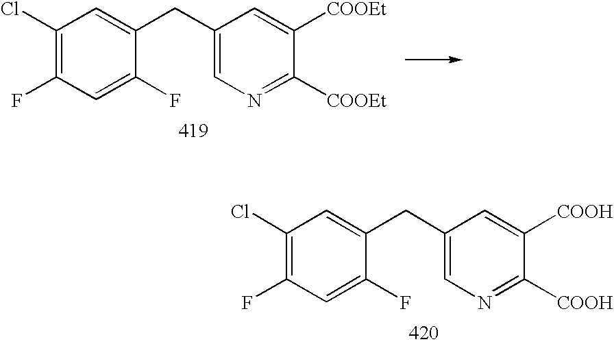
C1(Cl)=C(F)C=C(F)C(CC2=CN=C([COOH])C([COOH])=C2)=C1.C1(Cl)=C(F)C=C(F)C(CC2=CN=C([COOEt])C([COOEt])=C2)=C1
